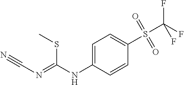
C1=C(NC(=NC#N)SC)C=CC(S(C(F)(F)F)(=O)=O)=C1
